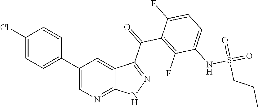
C1(Cl)=CC=C(C2=CN=C3C(=C2)C(C(=O)C2=C(F)C(NS(=O)(=O)CCC)=CC=C2F)=NN3)C=C1
